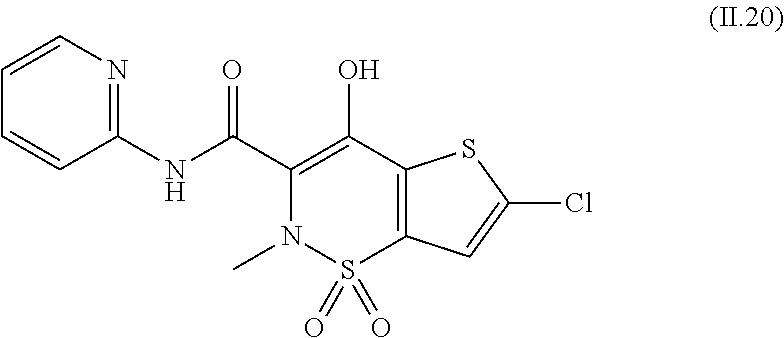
C12=C(C(O)=C(C(NC3=NC=CC=C3)=O)N(C)S1(=O)=O)SC(Cl)=C2
